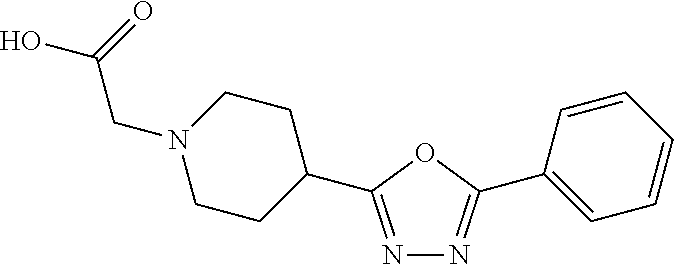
N1=C(C2CCN(CC(O)=O)CC2)OC(C2=CC=CC=C2)=N1
